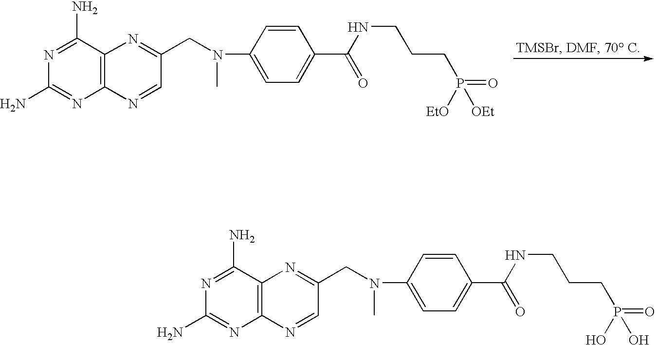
N1=C(N)C2=C(N=C1N)N=CC(CN(C)C1=CC=C(C(=O)NCCCP(=O)([EtO])[OEt])C=C1)=N2.N1=C(N)C2=C(N=C1N)N=CC(CN(C)C1=CC=C(C(=O)NCCCP(=O)(O)O)C=C1)=N2
